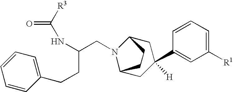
[R3]C(NC(CN1C2CC(C3=CC([R1])=CC=C3)([H])CC1CC2)CCC1=CC=CC=C1)=O
